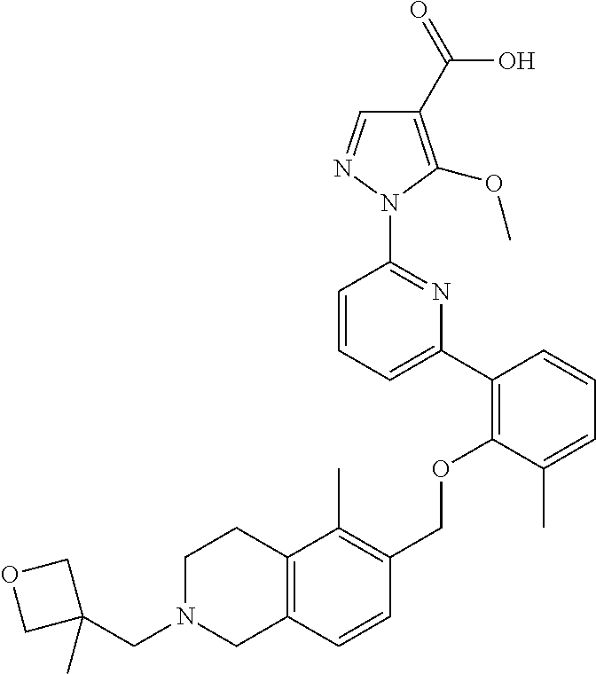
C1(C2=C(OCC3=C(C)C4=C(C=C3)CN(CC3(C)COC3)CC4)C(C)=CC=C2)=CC=CC(N2N=CC(C(=O)O)=C2OC)=N1
